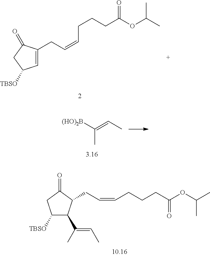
C1([TBSO])C(C(=CC)C)C(CC=CCCCC(OC(C)C)=O)C(=O)C1.C1=C(CC=CCCCC(OC(C)C)=O)C(=O)CC1[TBSO].[(HO)2B]C(=CC)C
